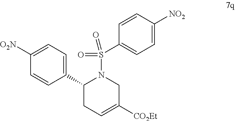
C1=CC(C2CC=C([CO2Et])CN2S(=O)(=O)C2=CC=C([NO2])C=C2)=CC=C1[O2N]
